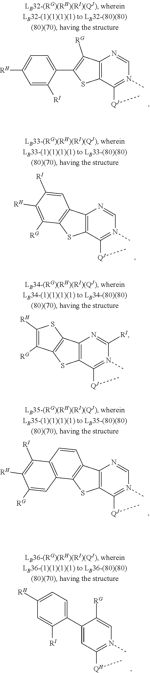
C12=C(C([QJ]C)=N(C)C=N1)SC(C1=CC=C([RH])C=C1[RI])=C2[RG].C12=C(C([QJ]C)=N(C)C=N1)SC1=C2C=C([RI])C([RH])=C1[RG].C12=C(C([QJ]C)=N(C)C([RI])=N1)SC1=C2SC([RH])=C1[RG].C12=C(C([QJ]C)=N(C)C=N1)SC1=C2C=CC2=C1C=C([RG])C([RH])=C2[RI].C1(C2=CC=C([RH])C=C2[RI])=CC([QH]C)=N(C)C=C1[RG]
